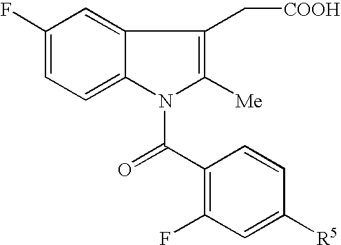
C1(F)=CC=C2C(=C1)C(C[COOH])=C([Me])N2C(C1=C(F)C=C([R5])C=C1)=O
